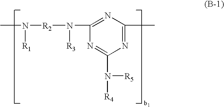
N1=C(C)N=C(N([R3])[R2]N(C)[R1])N=C1N([R5])[R4]
